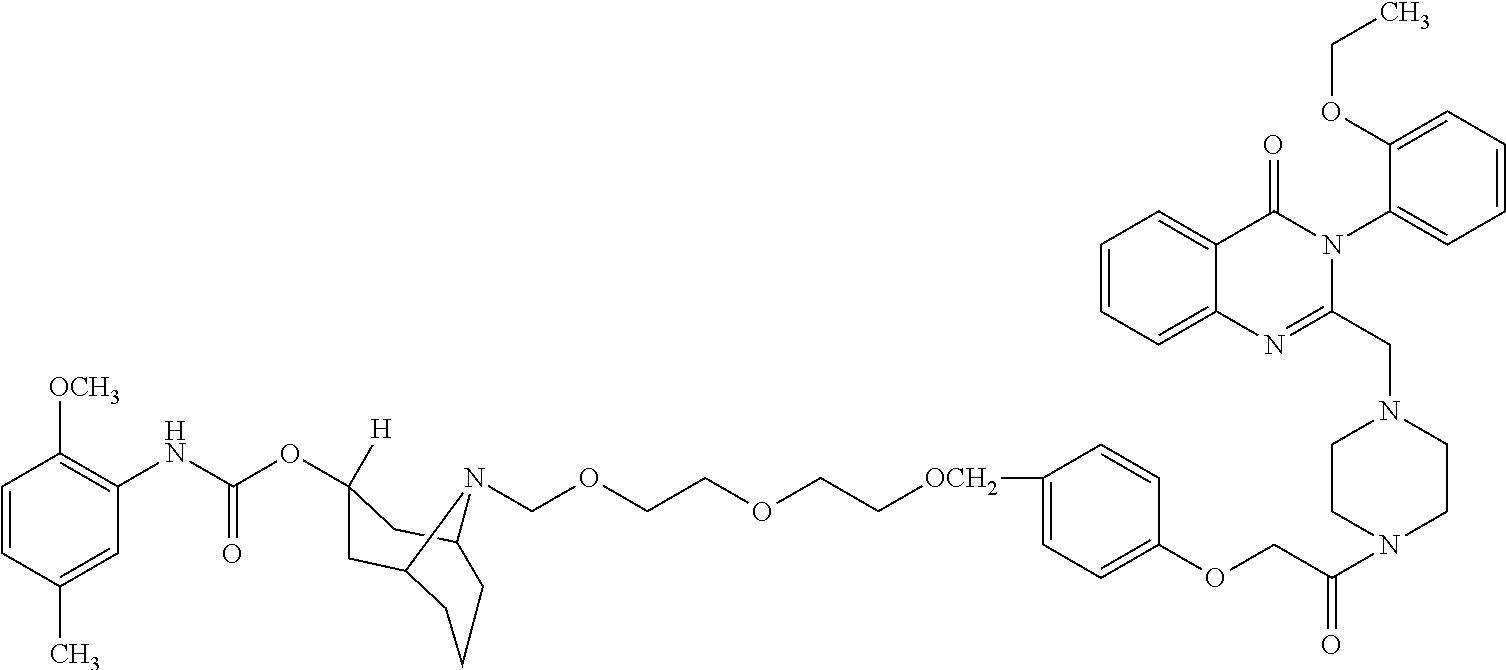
C1=CC(C)=CC(NC(OC2([H])CC3CCCC(C2)N3COCCOCC[OCH2]C2=CC=C(OCC(N3CCN(CC4=NC5=CC=CC=C5C(=O)N4C4=CC=CC=C4OCC)CC3)=O)C=C2)=O)=C1[OCH3]
